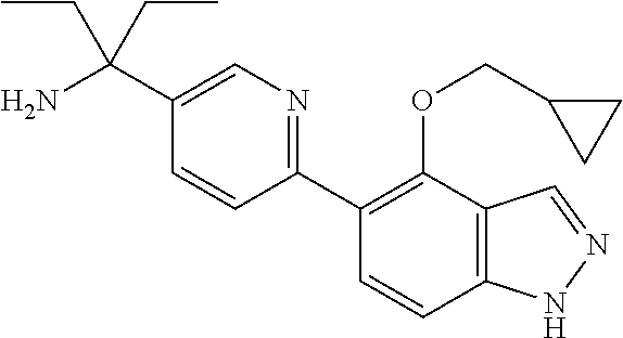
C1(C2=C(OCC3CC3)C3=C(C=C2)NN=C3)=NC=C(C(N)(CC)CC)C=C1
